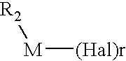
[M]([(Hal)r])[R2]
